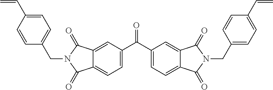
C1=C2C(=CC(C(C3=CC=C4C(=C3)C(=O)N(CC3=CC=C(C=C)C=C3)C4=O)=O)=C1)C(=O)N(CC1=CC=C(C=C)C=C1)C2=O
